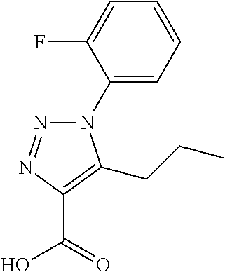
N1(C2=CC=CC=C2F)N=NC(C(=O)O)=C1CCC
